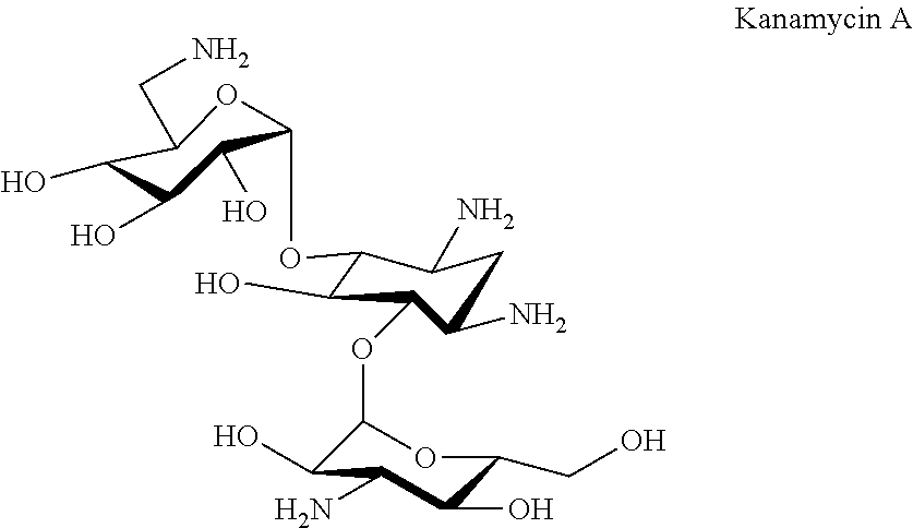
C1(O)C(O)C(O)C(OC2C(O)C(OC3C(O)C(N)C(O)C(CO)O3)C(N)CC2N)OC1CN
